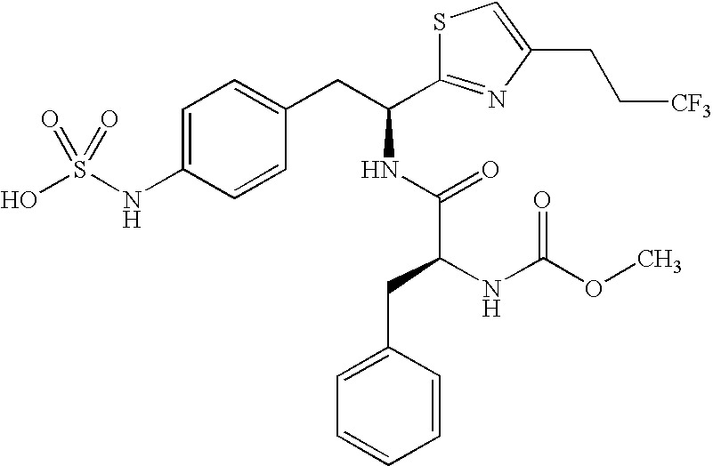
C1=C(NS(O)(=O)=O)C=CC(CC(NC(C(NC(OC)=O)CC2=CC=CC=C2)=O)C2=NC(CC[CF3])=CS2)=C1
